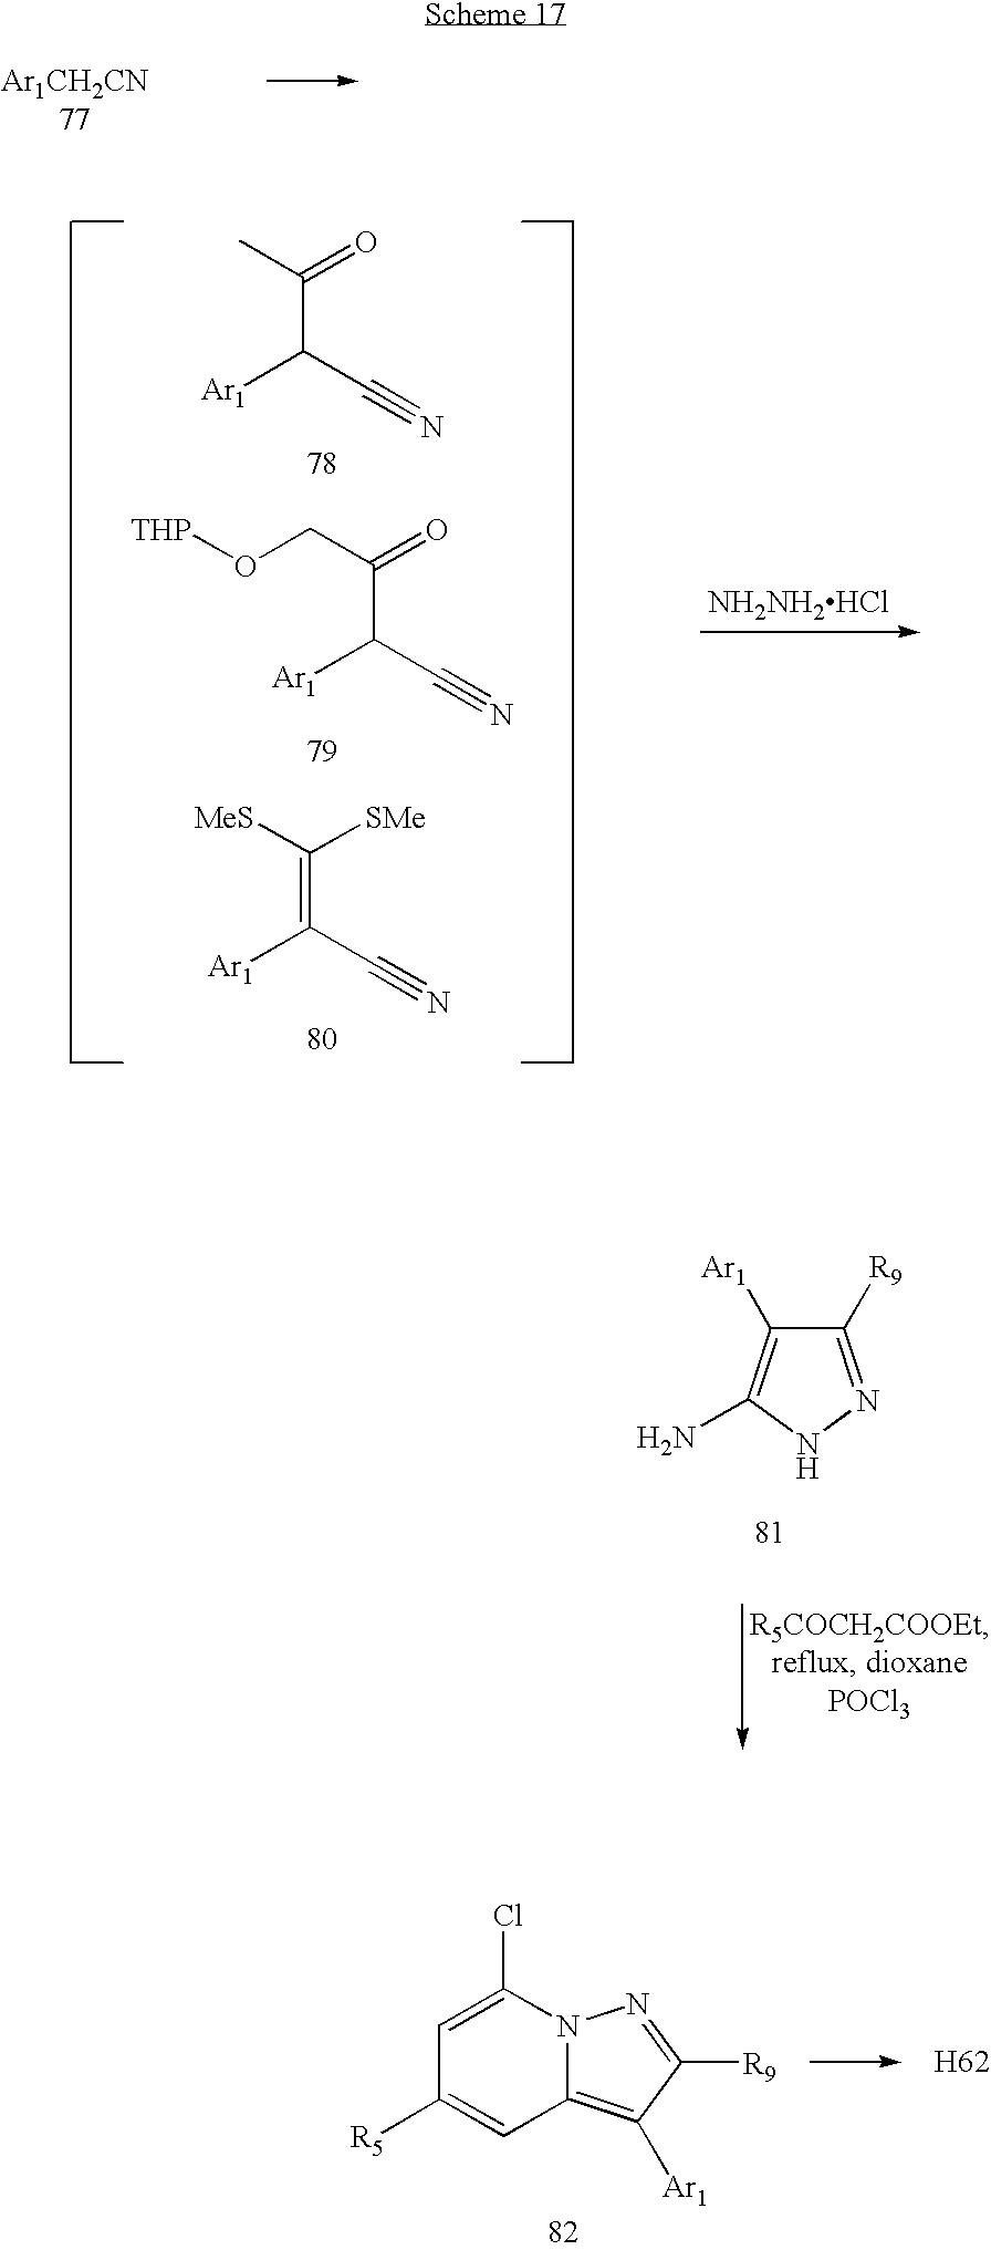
[Ar1CH2CN77].CC(=O)C(C#N)[Ar1].C(C(=O)C(C#N)[Ar1])O[THP].[MeS]C([SMe])=C(C#N)[Ar1].[NH2NH2HCl].C1([R9])=NNC(N)=C1[Ar1].N12C(=C([Ar1])C([R9])=N1)C=C([R5])C=C2Cl.[H62]
